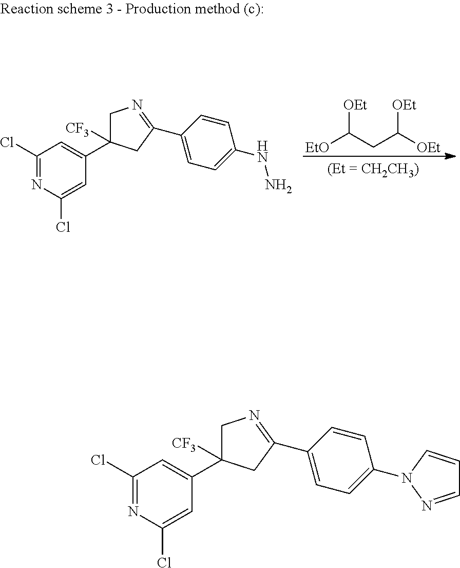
C1(Cl)=NC(Cl)=CC(C2([CF3])CN=C(C3=CC=C(NN)C=C3)C2)=C1.[OEt]C(CC([OEt])[OEt])[EtO].C1(Cl)=NC(Cl)=CC(C2([CF3])CN=C(C3=CC=C(N4C=CC=N4)C=C3)C2)=C1
